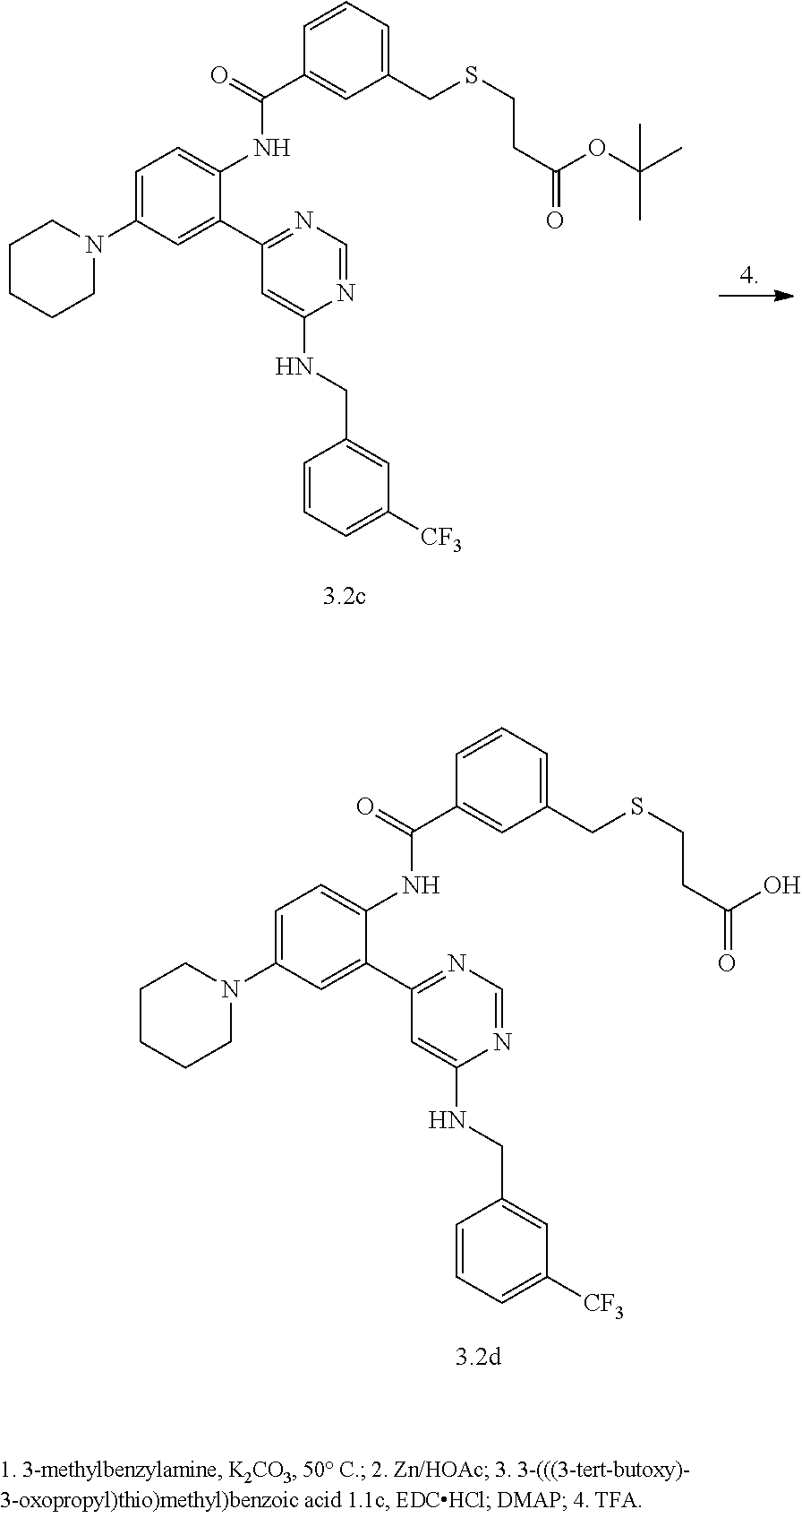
C1(C2=CC(N3CCCCC3)=CC=C2NC(C2=CC(CSCCC(O)=O)=CC=C2)=O)=NC=NC(NCC2=CC([CF3])=CC=C2)=C1.C1(C2=CC(N3CCCCC3)=CC=C2NC(C2=CC(CSCCC(OC(C)(C)C)=O)=CC=C2)=O)=NC=NC(NCC2=CC([CF3])=CC=C2)=C1
